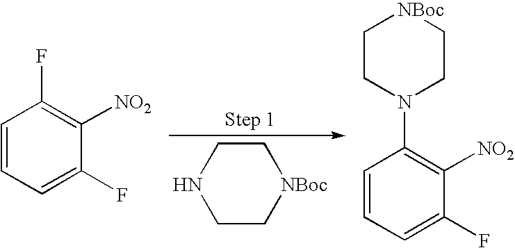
C1C[NBoc]CCN1.C1=CC=C(F)C([NO2])=C1F.C1=CC=C(F)C([NO2])=C1N1CC[NBoc]CC1
